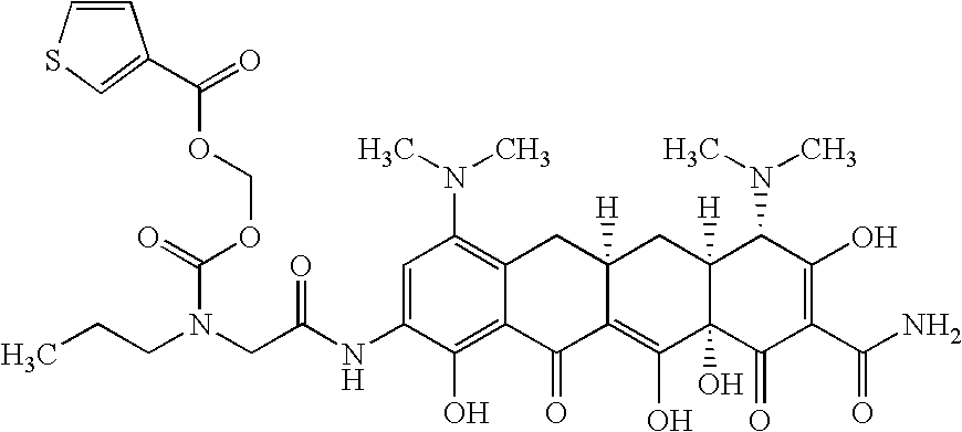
C(N(CC(NC1=CC(N(C)C)=C2C(=C1O)C(=O)C1=C(O)C3(O)C([H])(CC1([H])C2)C(N(C)C)C(O)=C(C(N)=O)C3=O)=O)CCC)(=O)OCOC(=O)C1=CSC=C1
